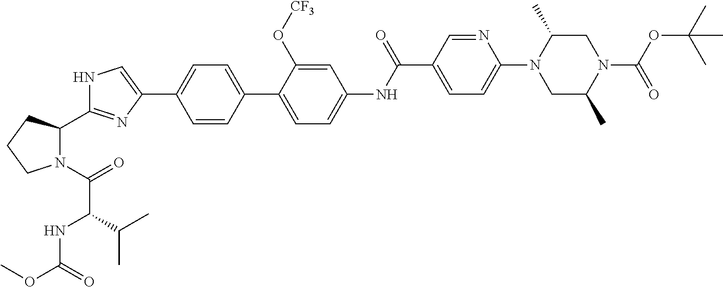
C1=C(C2=CC=C(C3=CNC(C4N(C(=O)C(NC(OC)=O)C(C)C)CCC4)=N3)C=C2)C(O[CF3])=CC(NC(C2=CC=C(N3CC(C)N(C(=O)OC(C)(C)C)CC3C)N=C2)=O)=C1
